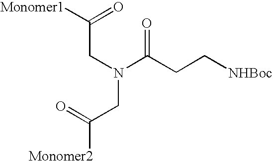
C(CN(C(CC[NHBoc])=O)CC([Monomer2])=O)([Monomer1])=O
